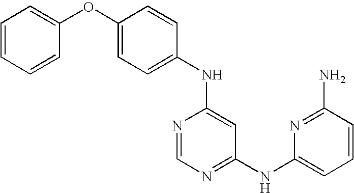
C1=C(OC2=CC=CC=C2)C=CC(NC2=CC(NC3=CC=CC(N)=N3)=NC=N2)=C1
